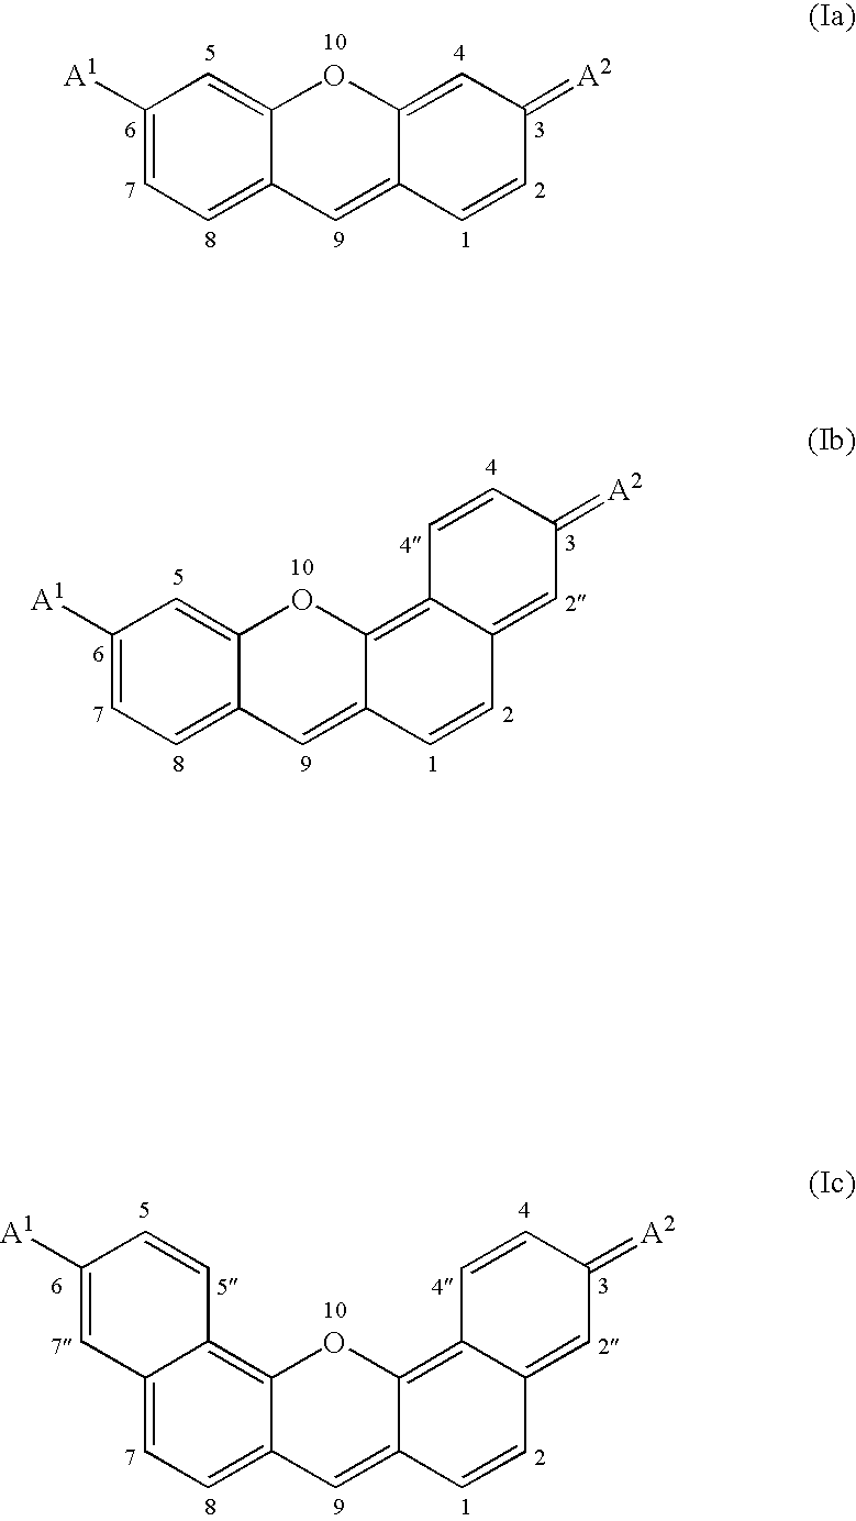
C1([A1])=CC=C2C(=C1)OC1=CC(=[A2])C=CC1=C2.C1([A1])=CC=C2C(=C1)OC1=C3C(=CC(=[A2])C=C3)C=CC1=C2.C12=CC=C3C(=C1C=CC([A1])=C2)OC1=C2C(=CC(=[A2])C=C2)C=CC1=C3
